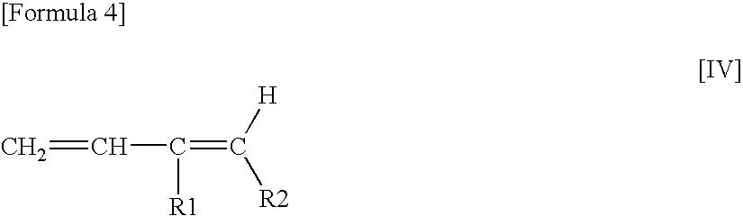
C=CC(=C([R2])[H])[R1]
